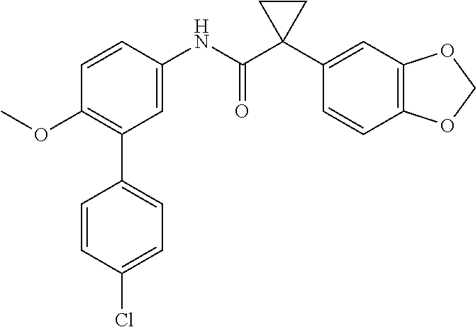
C1=C(NC(C2(C3=CC4=C(C=C3)OCO4)CC2)=O)C=CC(OC)=C1C1=CC=C(Cl)C=C1
